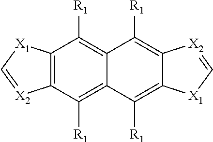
C12=C(C([R1])=C3C(=C1[R1])C([R1])=C1C(=C3[R1])[X1]C=[X2]1)[X2]=C[X1]2
